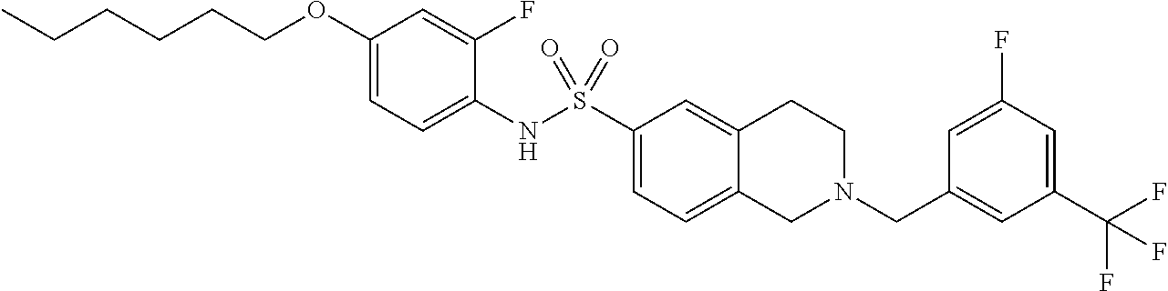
C1(OCCCCCC)=CC=C(NS(C2=CC=C3C(=C2)CCN(CC2=CC(C(F)(F)F)=CC(F)=C2)C3)(=O)=O)C(F)=C1
